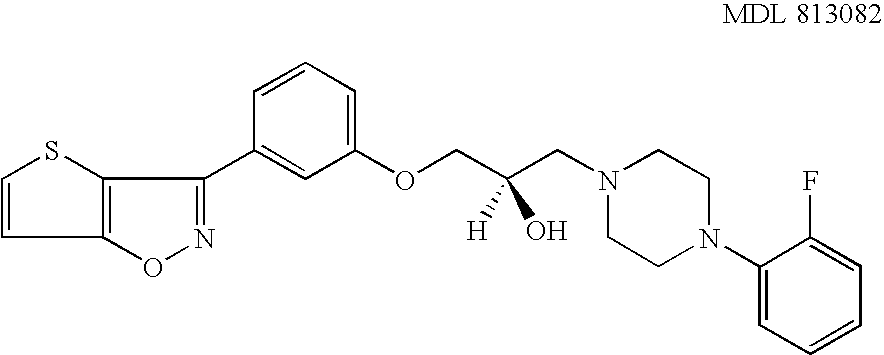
C1=CSC2=C1ON=C2C1=CC(OCC(CN2CCN(C3=CC=CC=C3F)CC2)(O)[H])=CC=C1
